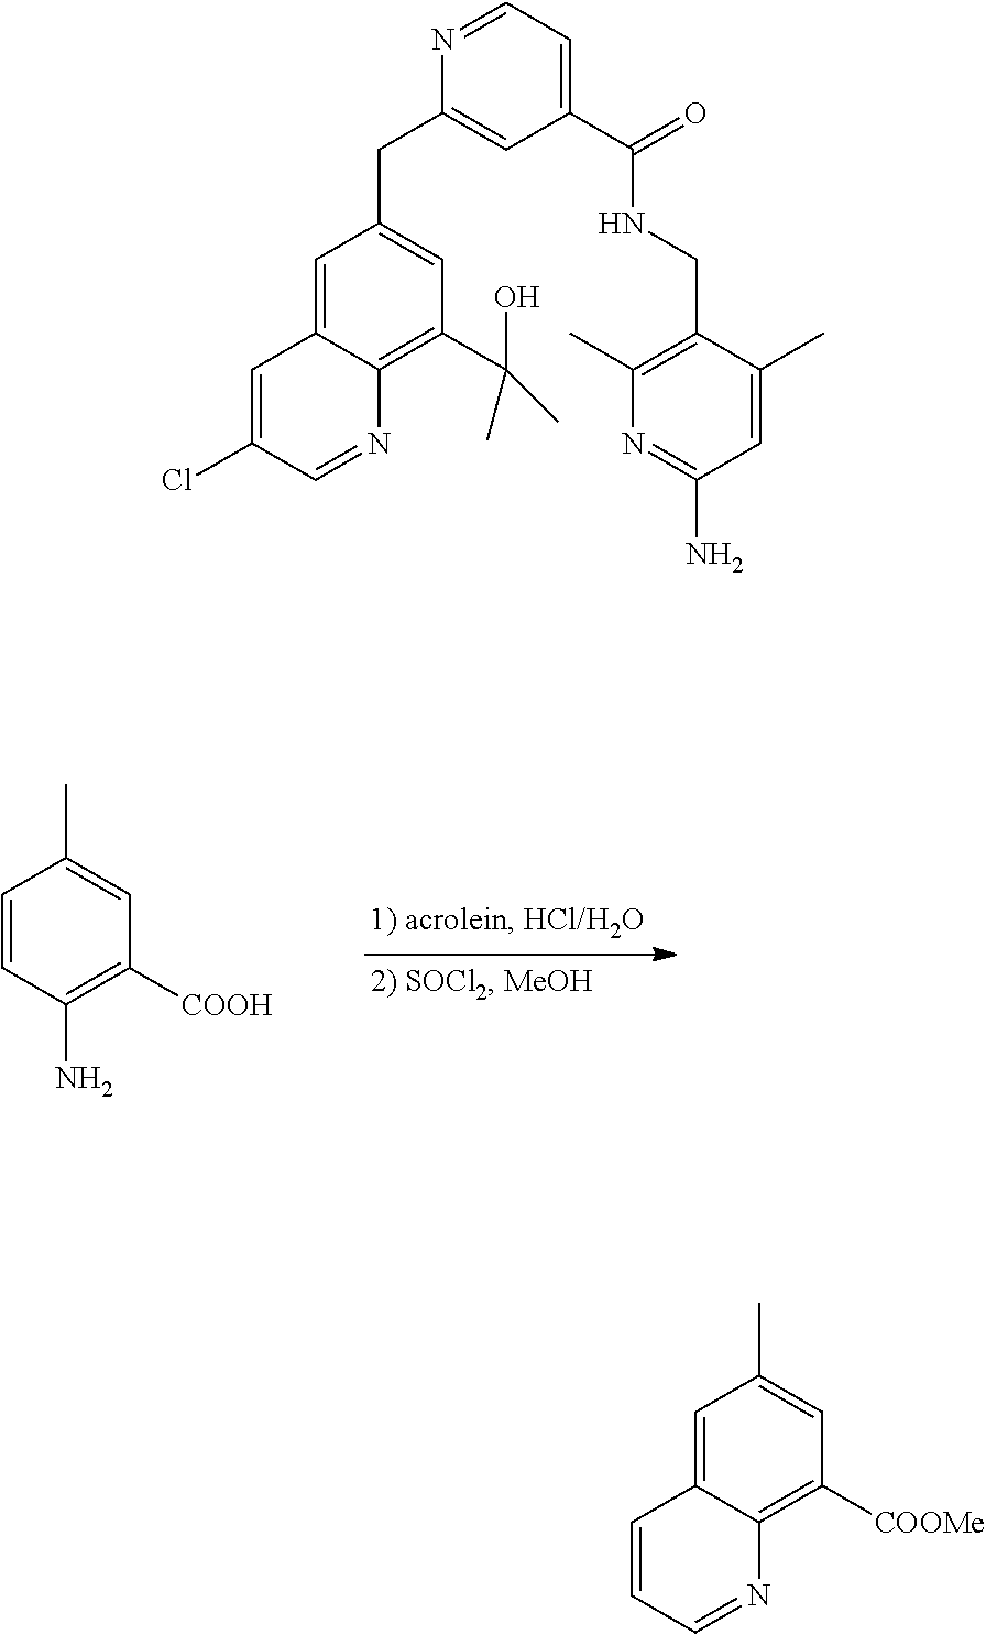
C1=CC(N)=C([COOH])C=C1C.C1(C(=O)NCC2=C(C)N=C(N)C=C2C)=CC=NC(CC2=CC(C(O)(C)C)=C3C(=C2)C=C(Cl)C=N3)=C1.C1=C2C(=C([COOMe])C=C1C)N=CC=C2
